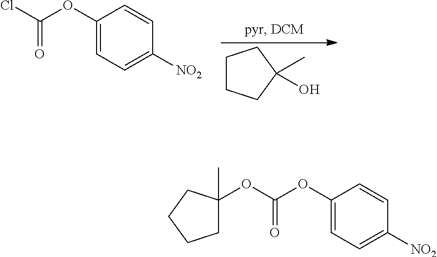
C1(OC(Cl)=O)=CC=C([NO2])C=C1.C1CCC(C)(O)C1.C1(OC(OC2(C)CCCC2)=O)=CC=C([NO2])C=C1
